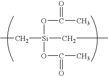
C([Si](CC)(OC(=O)C)OC(C)=O)C
